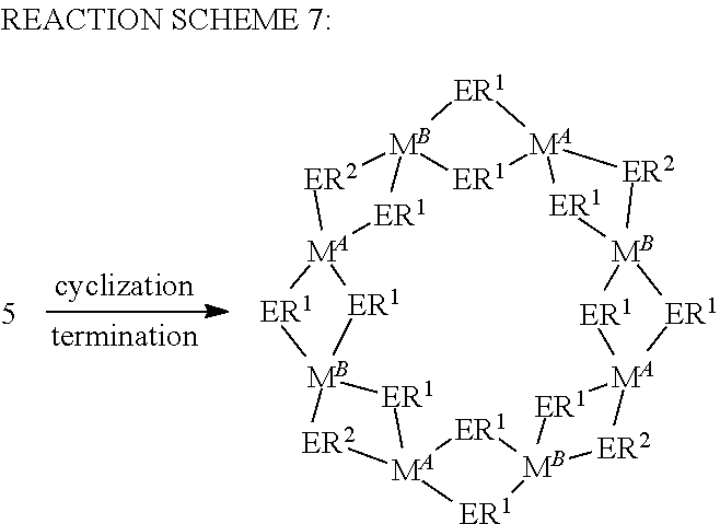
[ER1]1[MA]23[ER1][MB]4([ER1][MA]5([ER1][MB]6([ER1][MA]7([ER1][MB]8([ER1][MA]9([ER1][MB]1([ER1]2)[ER2]9)[ER1]8)[ER2]7)[ER1]6)[ER2]5)[ER1]4)[ER2]3
